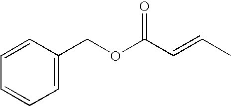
C1=CC(COC(C=CC)=O)=CC=C1
